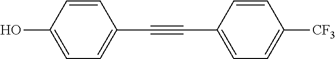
C1=CC(C#CC2=CC=C([CF3])C=C2)=CC=C1O
